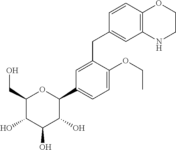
C1(CO)C(O)C(O)C(O)C(C2=CC=C(OCC)C(CC3=CC4=C(C=C3)OCCN4)=C2)O1
